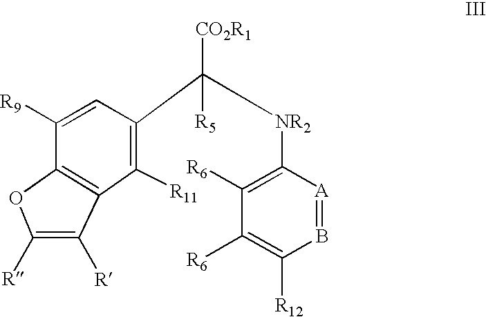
C1([R9])=CC(C([CO2R1])([R5])[NR2]C2=C([R6])C([R6])=C([R12])B=[A]2)=C([R11])C2=C1OC([R])=C2[R]
